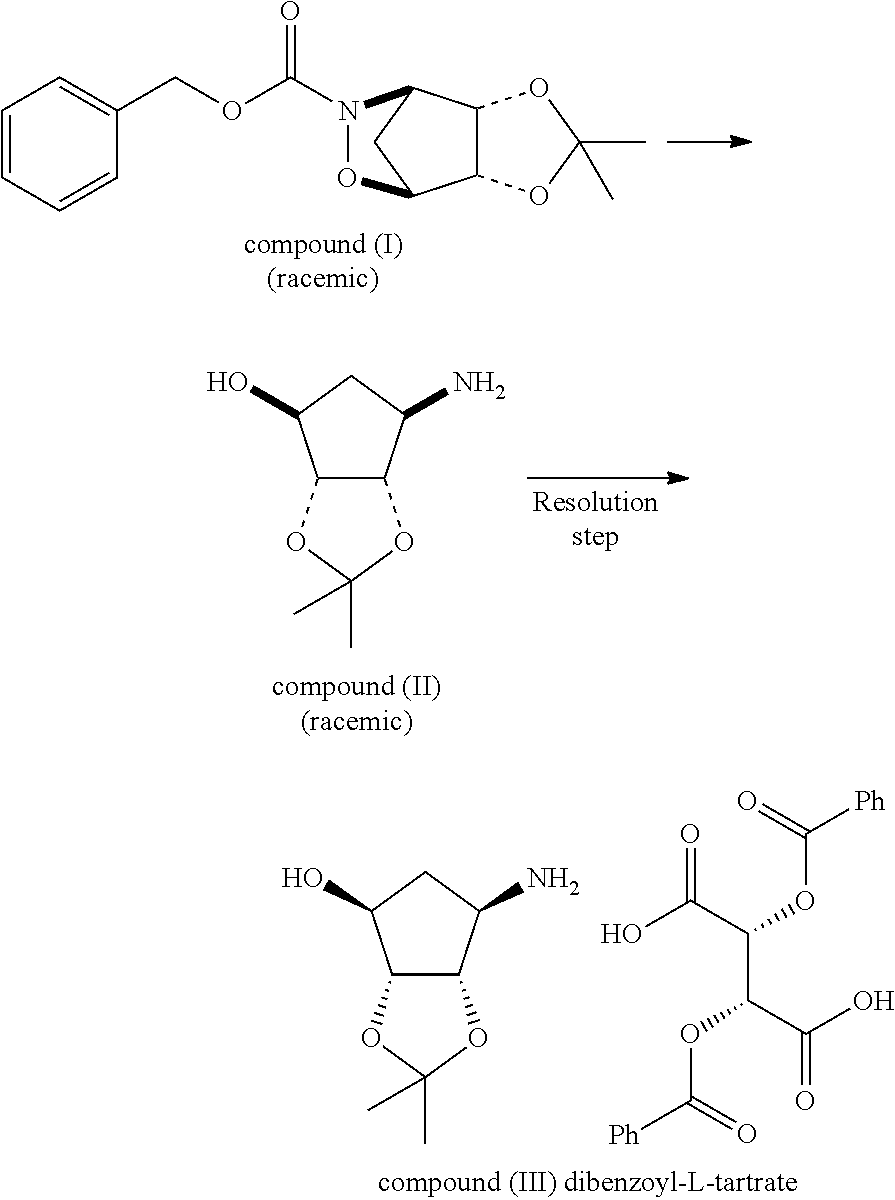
C12C(C(N)CC1O)OC(C)(C)O2.C12C(C(N)CC1O)OC(C)(C)O2.OC(C(OC(=O)[Ph])C(OC(=O)[Ph])C(=O)O)=O.C1=CC=CC(COC(N2OC3C4C(C2C3)OC(C)(C)O4)=O)=C1
